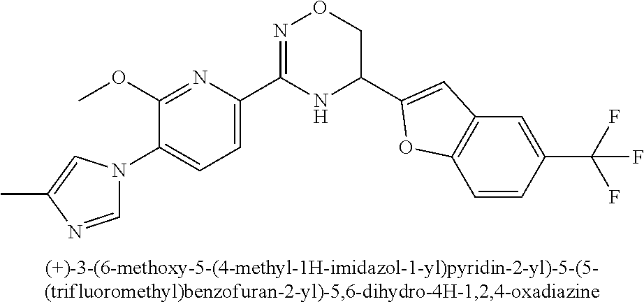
C1(OC)=NC(C2=NOCC(C3=CC4=C(O3)C=CC(C(F)(F)F)=C4)N2)=CC=C1N1C=NC(C)=C1
